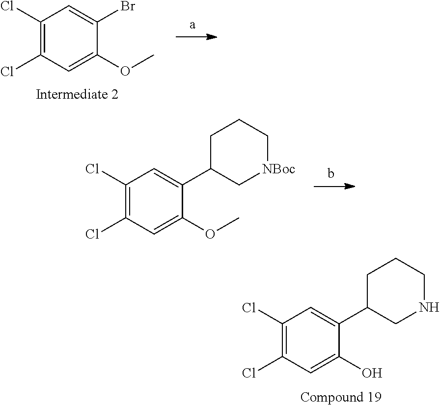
C1=C(C2CCCNC2)C(O)=CC(Cl)=C1Cl.O(C)C1=CC(Cl)=C(Cl)C=C1Br.C1=C(C2CCC[NBoc]C2)C(OC)=CC(Cl)=C1Cl
